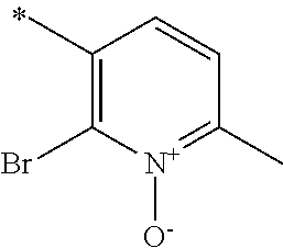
C1(C)=C(Br)[N+]([O-])=C(C)C=C1
